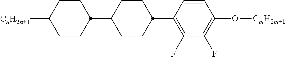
C1CC([CnH2n+1])CCC1C1CCC(C2=C(F)C(F)=C(O[CmH2m+1])C=C2)CC1
